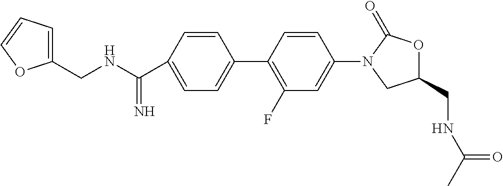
C1(CNC(C)=O)OC(=O)N(C2=CC(F)=C(C3=CC=C(C(NCC4=CC=CO4)=N)C=C3)C=C2)C1
